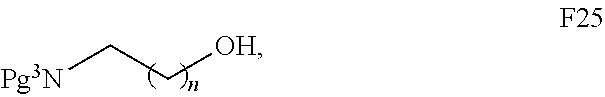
[OH]CC[Pg3N]
